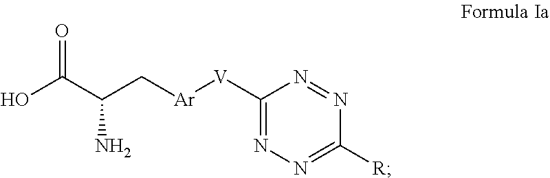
OC(C(C[Ar][V]C1=NN=C([R])N=N1)N)=O
